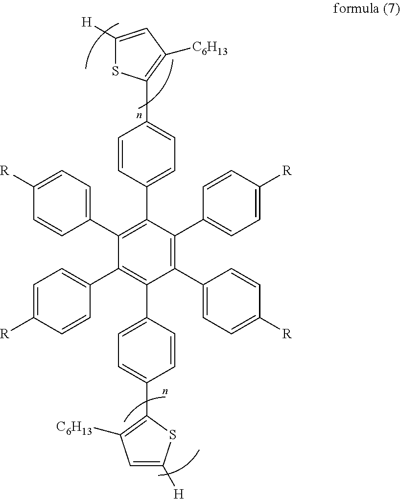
C1=CC(C2=C(C3=CC=C([R])C=C3)C(C3=CC=C([R])C=C3)=C(C3=CC=C(C4=C([C6H13])C=C([H])S4)C=C3)C(C3=CC=C([R])C=C3)=C2C2=CC=C([R])C=C2)=CC=C1C1=C([C6H13])C=C([H])S1
